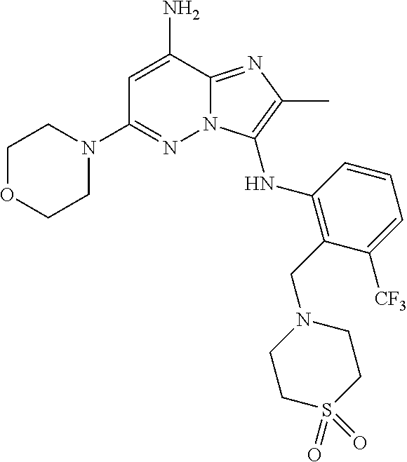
C1=C(N)C2=NC(C)=C(NC3=C(CN4CCS(=O)(=O)CC4)C([CF3])=CC=C3)N2N=C1N1CCOCC1
